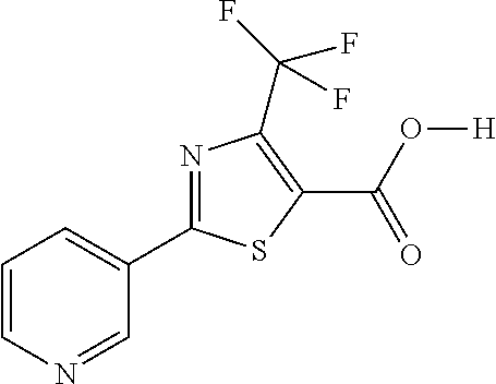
C1=CN=CC(C2=NC(C(F)(F)F)=C(C(=O)O[H])S2)=C1
